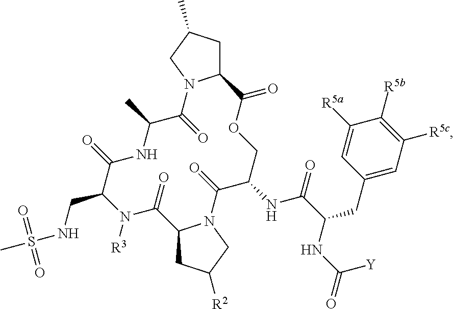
C12CC(C)CN1C(=O)C(C)NC(=O)C(CNS(C)(=O)=O)N([R3])C(=O)C1CC([R2])CN1C(=O)C(NC(C(NC(=O)[Y])CC1=CC([R5c])=C([R5b])C([R5a])=C1)=O)COC2=O
